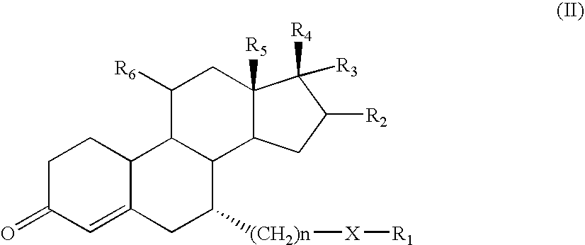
C12=CC(=O)CCC1C1C(C([(CH2)n][X][R1])C2)C2C([R5])(CC1[R6])C([R4])([R3])C([R2])C2
